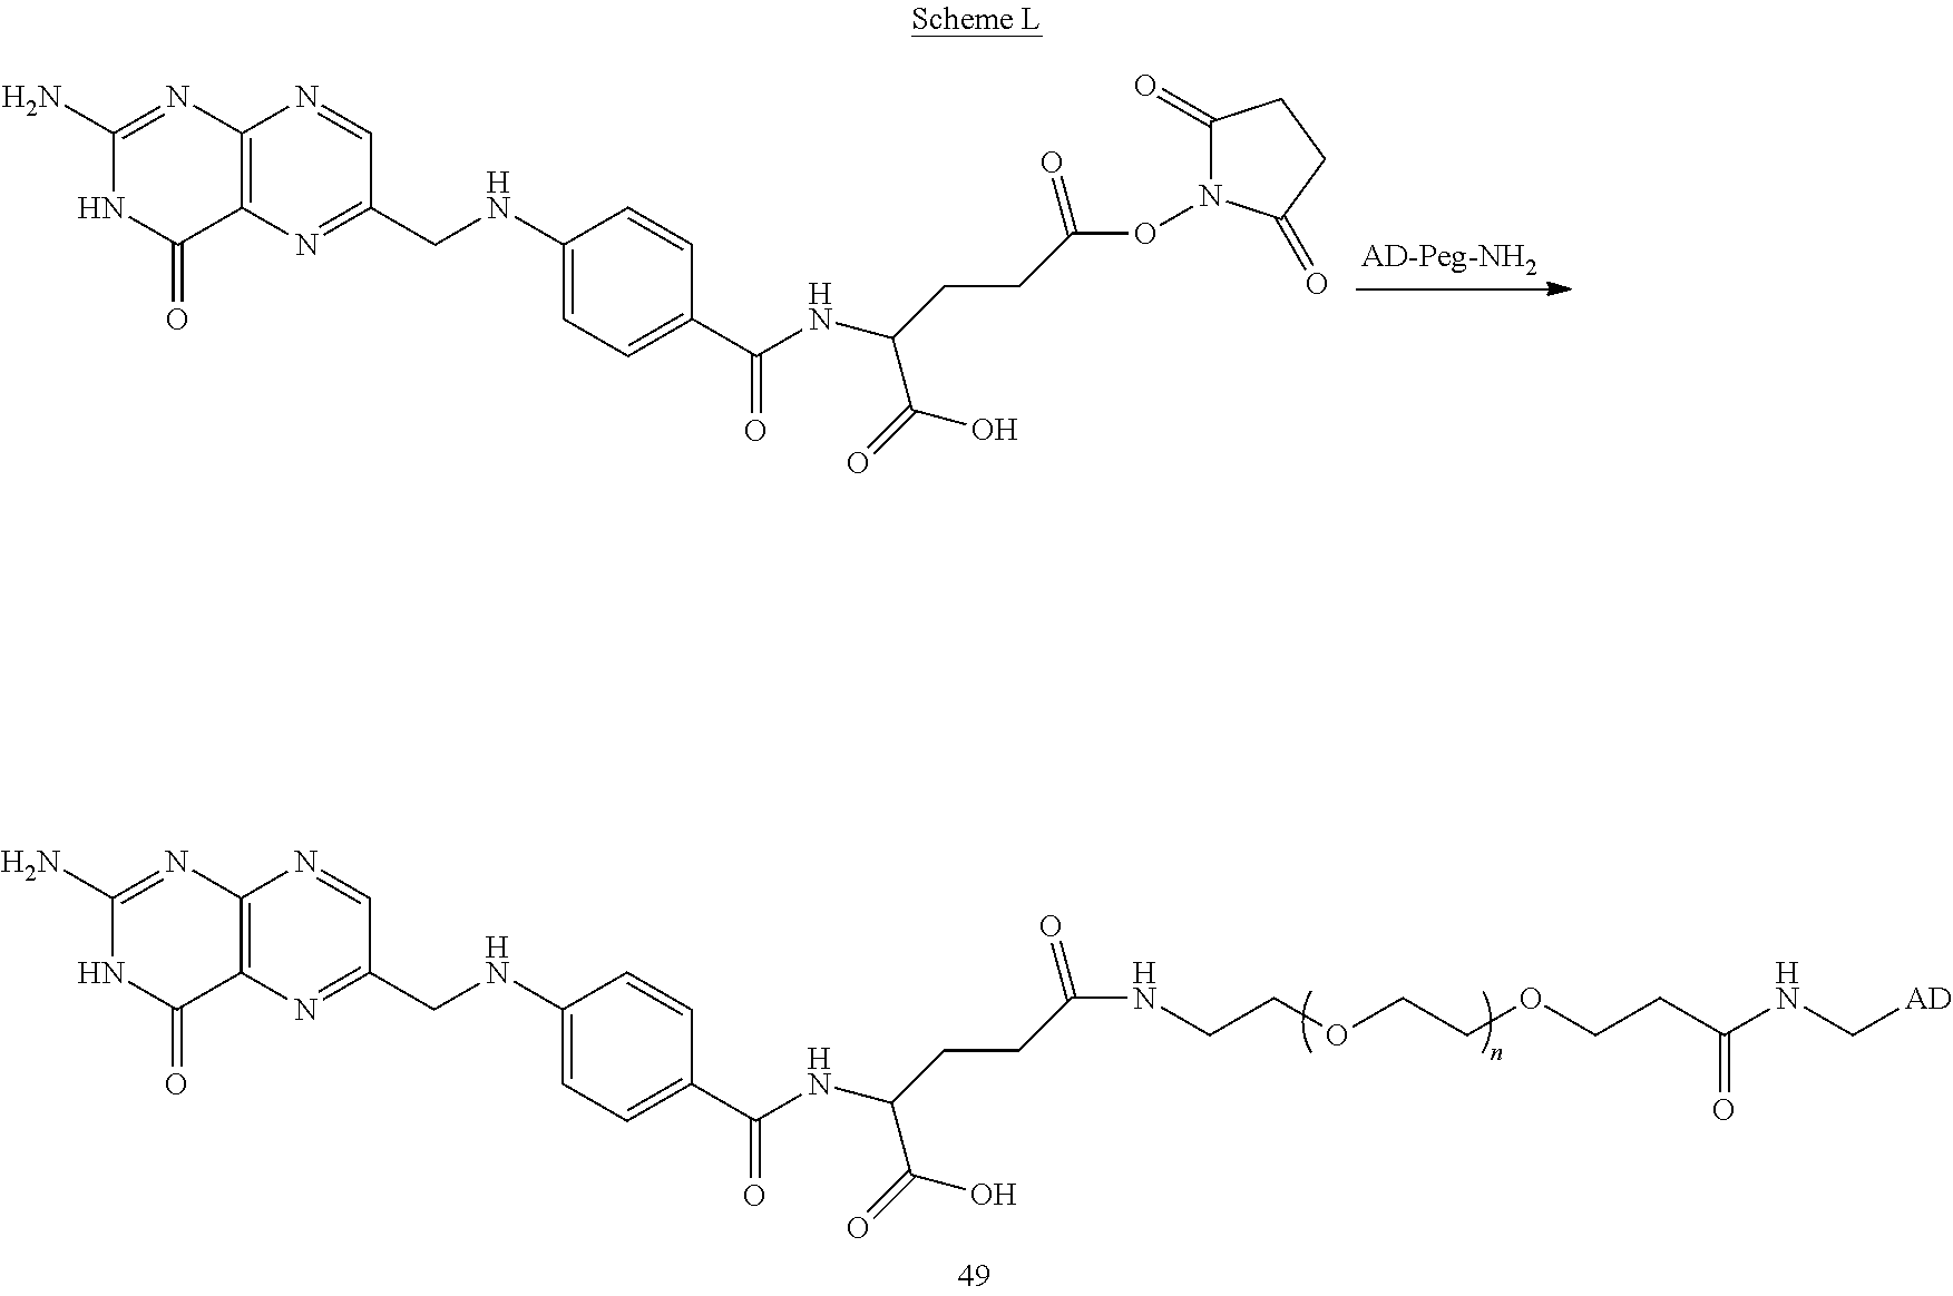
C1(N)=NC2=C(C(=O)N1)N=C(CNC1=CC=C(C(NC(CCC(=O)NCCOCCOCCC(NC[AD])=O)C(O)=O)=O)C=C1)C=N2.C1(N)=NC2=C(C(=O)N1)N=C(CNC1=CC=C(C(NC(CCC(=O)ON3C(=O)CCC3=O)C(O)=O)=O)C=C1)C=N2
